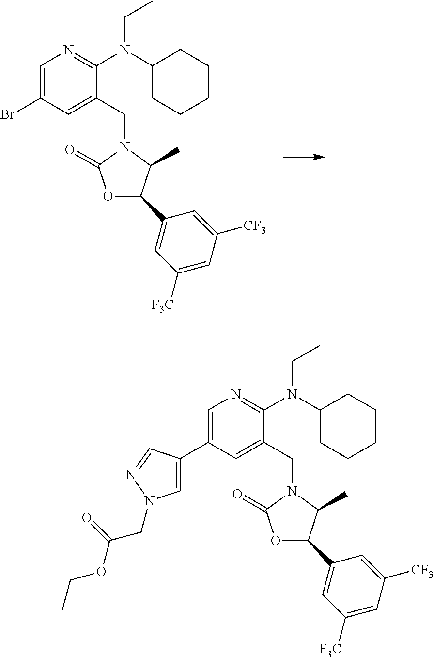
C1=C(Br)C=C(CN2C(=O)OC(C3=CC([F3C])=CC([CF3])=C3)C2C)C(N(C2CCCCC2)CC)=N1.C1=C(C2=CN(CC(=O)OCC)N=C2)C=C(CN2C(=O)OC(C3=CC([F3C])=CC([CF3])=C3)C2C)C(N(C2CCCCC2)CC)=N1
